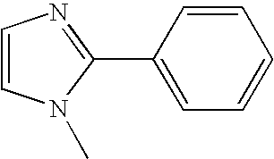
C1=CN(C)C(C2=CC=CC=C2)=N1
